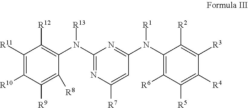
C1([R11])=C([R10])C([R9])=C([R8])C(N(C2=NC([R7])=CC(N(C3=C([R6])C([R5])=C([R4])C([R3])=C3[R2])[R1])=N2)[R13])=C1[R12]
